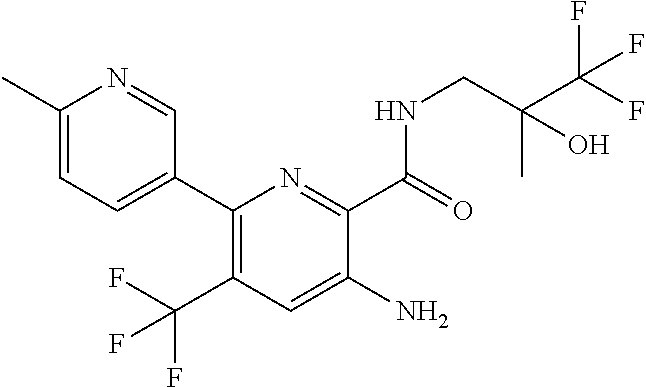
C1(C2=CC=C(C)N=C2)=C(C(F)(F)F)C=C(N)C(C(=O)NCC(C(F)(F)F)(C)O)=N1
